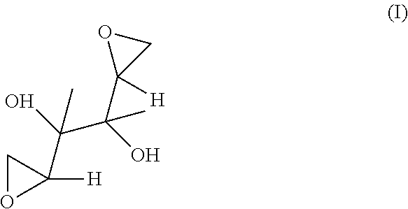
[H]C1(C(O)(C(O)(C2([H])CO2)C)C)CO1
